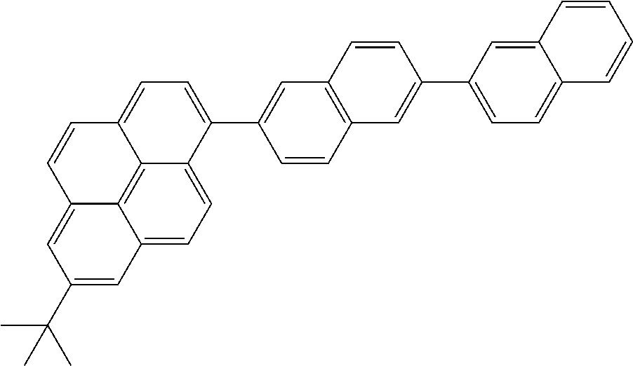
C12=CC=C(C3=CC4=C(C=C3)C=C(C3=CC=C5C(=C3)C=CC=C5)C=C4)C3=CC=C4C(=C13)C(=CC(C(C)(C)C)=C4)C=C2
